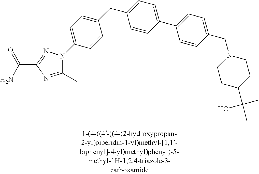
C1(CC2=CC=C(C3=CC=C(CN4CCC(C(O)(C)C)CC4)C=C3)C=C2)=CC=C(N2C(C)=NC(C(N)=O)=N2)C=C1
